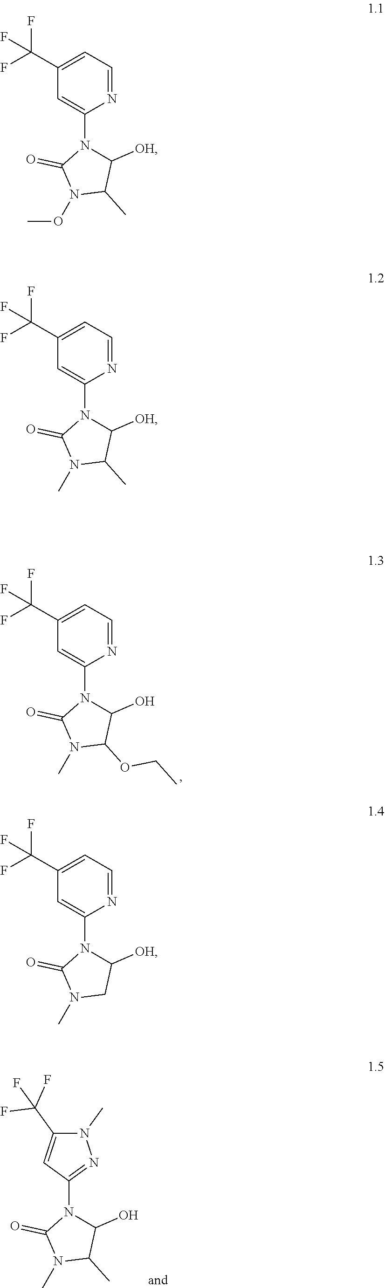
C1(C(F)(F)F)=CC=NC(N2C(O)C(OCC)N(C)C2=O)=C1.C1(N2C(O)C(C)N(C)C2=O)=NN(C)C(C(F)(F)F)=C1.C1(C(F)(F)F)=CC=NC(N2C([OH])C(C)N(OC)C2=O)=C1.C1(C(F)(F)F)=CC=NC(N2C([OH])C(C)N(C)C2=O)=C1.C1(C(F)(F)F)=CC=NC(N2C([OH])CN(C)C2=O)=C1
